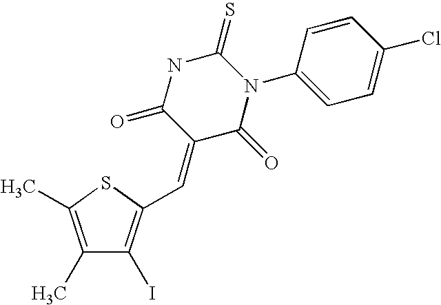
C1(C)=C(C)SC(C=C2C(=O)N(C3=CC=C(Cl)C=C3)C(=S)NC2=O)=C1I
